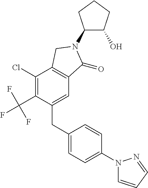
C1(CC2=CC=C(N3C=CC=N3)C=C2)=CC2=C(C(Cl)=C1C(F)(F)F)CN(C1C(O)CCC1)C2=O
